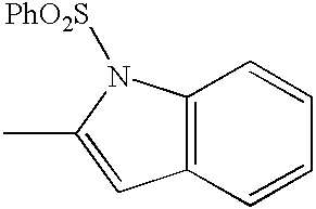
C12=C(N([PhO2S])C(C)=C1)C=CC=C2
